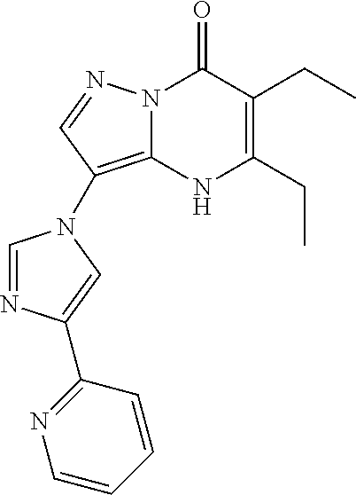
N12C(=C(N3C=NC(C4=NC=CC=C4)=C3)C=N1)NC(CC)=C(CC)C2=O
